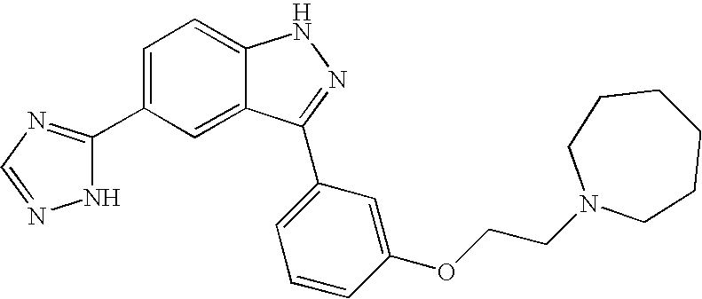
C1=C(C2=NC=NN2)C=C2C(=C1)NN=C2C1=CC=CC(OCCN2CCCCCC2)=C1
